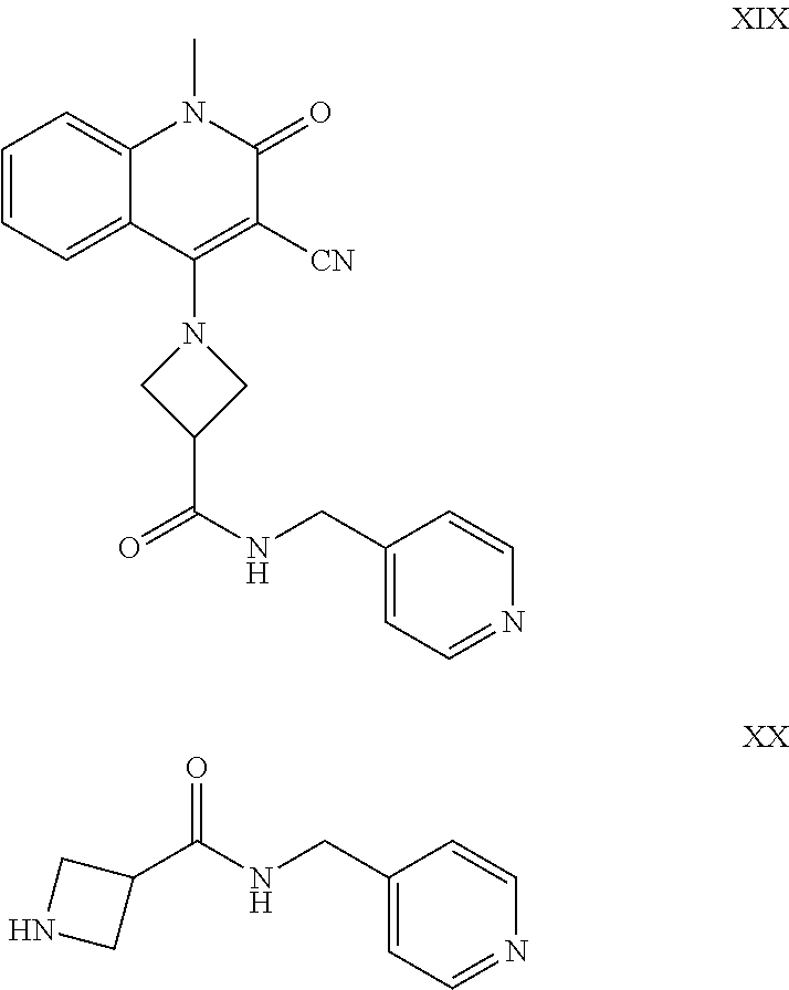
C1=CC=C2C(=C1)N(C)C(=O)C([CN])=C2N1CC(C(NCC2=CC=NC=C2)=O)C1.C(NCC1=CC=NC=C1)(C1CNC1)=O
